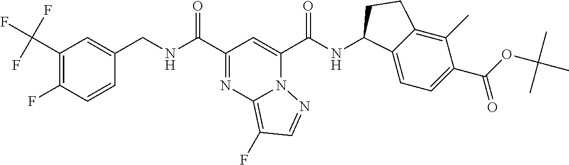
C1=CC(F)=C(C(F)(F)F)C=C1CNC(C1=NC2=C(F)C=NN2C(C(NC2C3=CC=C(C(=O)OC(C)(C)C)C(C)=C3CC2)=O)=C1)=O
